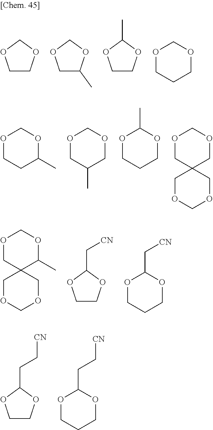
O1CCC(C)OC1.O1CC(C)COC1.O1CCCOC1C.O1CC2(COC1)COCOC2.O1CC2(C(C)OC1)COCOC2.C1COC(C[CN])O1.O1CCCOC1C[CN].C1COC(CC[CN])O1.O1CCCOC1CC[CN].C1COCO1.C1C(C)OCO1.C1COC(C)O1.O1CCCOC1
